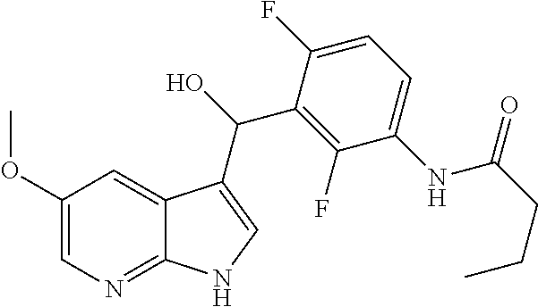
C12=NC=C(OC)C=C1C(C(O)C1=C(F)C(NC(CCC)=O)=CC=C1F)=CN2
